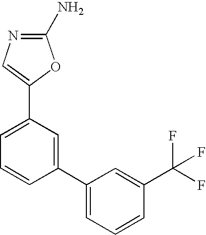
N1=C(N)OC(C2=CC=CC(C3=CC=CC(C(F)(F)F)=C3)=C2)=C1
